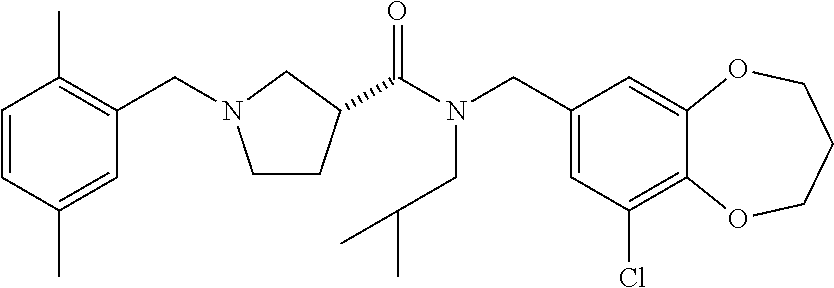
C1(CN(C(=O)C2CCN(CC3=C(C)C=CC(C)=C3)C2)CC(C)C)=CC(Cl)=C2C(=C1)OCCCO2
